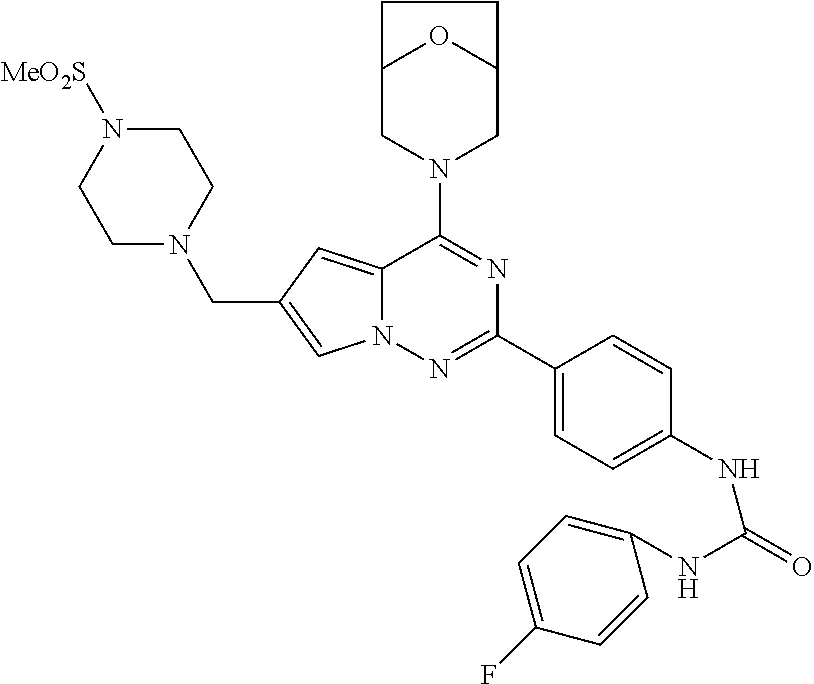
N12C(=CC(CN3CCN([MeO2S])CC3)=C1)C(N1CC3OC(C1)CC3)=NC(C1=CC=C(NC(NC3=CC=C(F)C=C3)=O)C=C1)=N2
